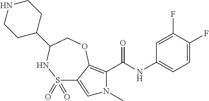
C1=C(F)C(F)=CC(NC(=O)C2=C3C(=CN2C)S(=O)(=O)NC(C2CCNCC2)CO3)=C1
